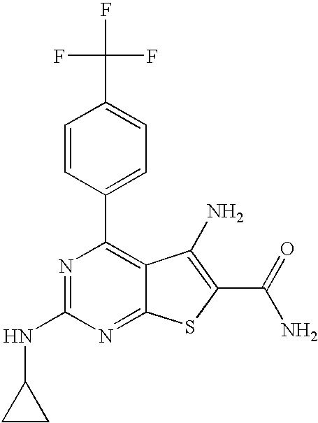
C1=CC(C2=C3C(=NC(NC4CC4)=N2)SC(C(N)=O)=C3N)=CC=C1C(F)(F)F
